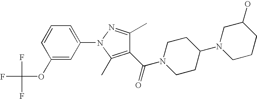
C1(C(=O)N2CCC(N3CCCC(O)C3)CC2)=C(C)N(C2=CC=CC(OC(F)(F)F)=C2)N=C1C
